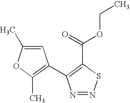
C1(C)=C(C2=C(C(=O)OCC)SN=N2)C=C(C)O1
